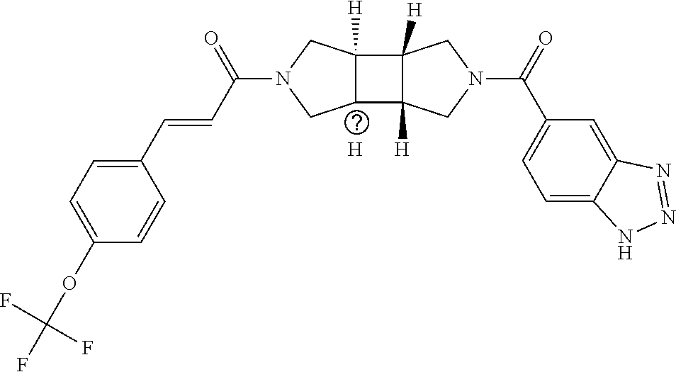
C1(C=CC(N2CC3([H])C(C4([H])C3([H])CN(C(C3=CC=C5C(=C3)N=NN5)=O)C4)C2)=O)=CC=C(OC(F)(F)F)C=C1.[H]
